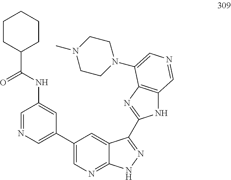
C1=NC=C(C2=CN=C3C(=C2)C(C2=NC4=C(N2)C=NC=C4N2CCN(C)CC2)=NN3)C=C1NC(C1CCCCC1)=O
